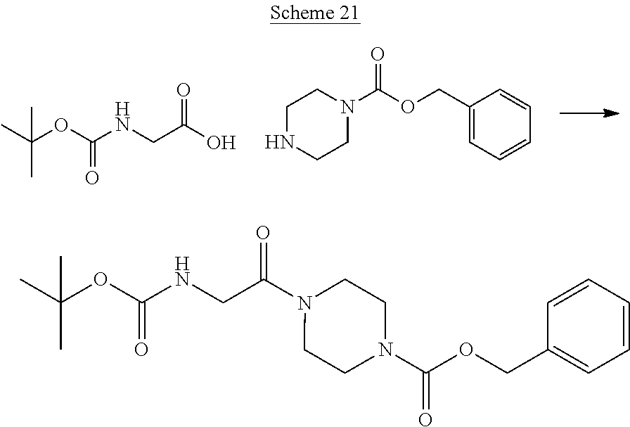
CC(OC(NCC(O)=O)=O)(C)C.C1NCCN(C(OCC2=CC=CC=C2)=O)C1.CC(OC(NCC(N1CCN(C(OCC2=CC=CC=C2)=O)CC1)=O)=O)(C)C
